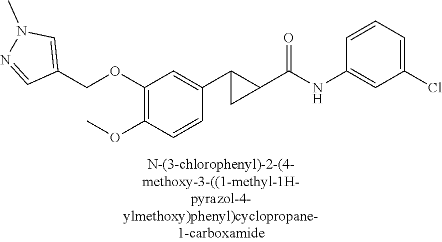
C1(OCC2=CN(C)N=C2)=C(OC)C=CC(C2C(C(NC3=CC(Cl)=CC=C3)=O)C2)=C1
